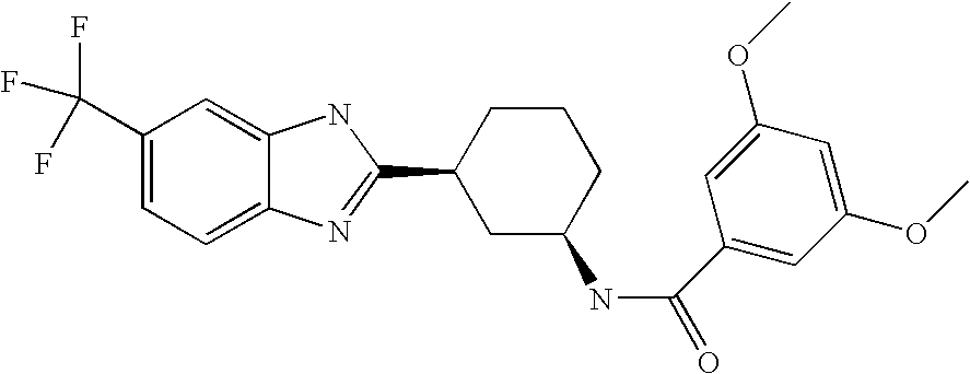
C1(C(F)(F)F)=CC=C2C(=C1)NC(C1CC(NC(=O)C3=CC(OC)=CC(OC)=C3)CCC1)=N2
